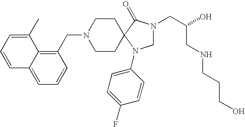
C1N(CC(O)CNCCCO)C(=O)C2(N1C1=CC=C(F)C=C1)CCN(CC1=C3C(=CC=C1)C=CC=C3C)CC2
